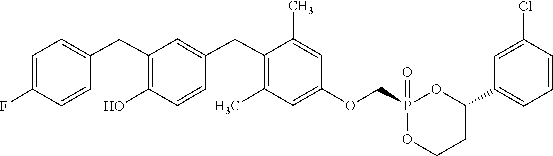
C1=C(CC2=C(C)C=C(OCP3(=O)OC(C4=CC=CC(Cl)=C4)CCO3)C=C2C)C=CC(O)=C1CC1=CC=C(F)C=C1
